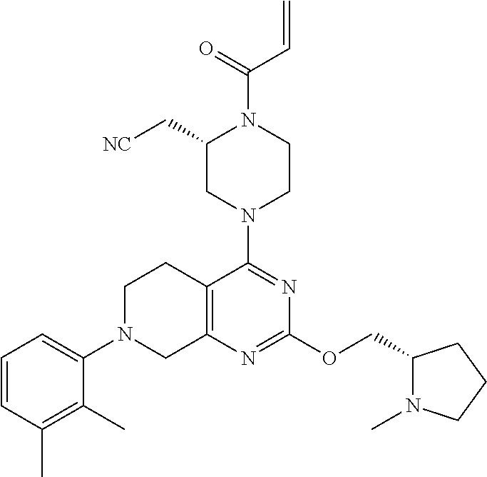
C1=CC(C)=C(C)C(N2CC3=C(CC2)C(N2CCN(C(=O)C=C)C(C[NC])C2)=NC(OCC2N(C)CCC2)=N3)=C1
